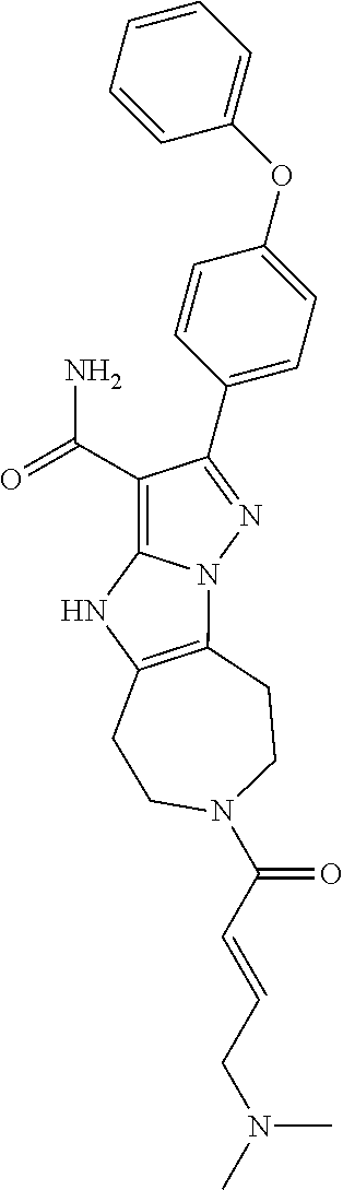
C1(C(=O)N)=C2N(N=C1C1=CC=C(OC3=CC=CC=C3)C=C1)C1=C(N2)CCN(C(C=CCN(C)C)=O)CC1
